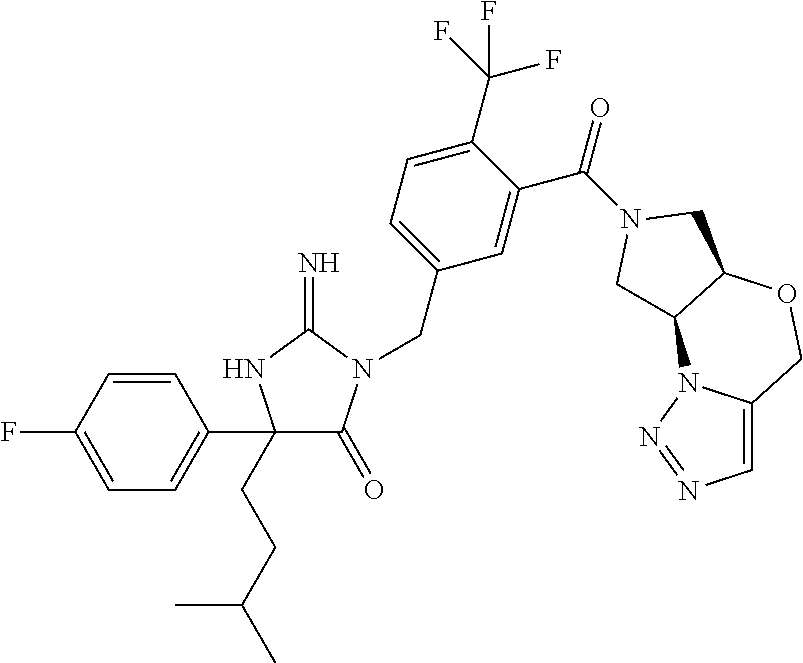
C1(CCC(C)C)(C2=CC=C(F)C=C2)C(=O)N(CC2=CC=C(C(F)(F)F)C(C(=O)N3CC4OCC5=CN=NN5C4C3)=C2)C(=N)N1
